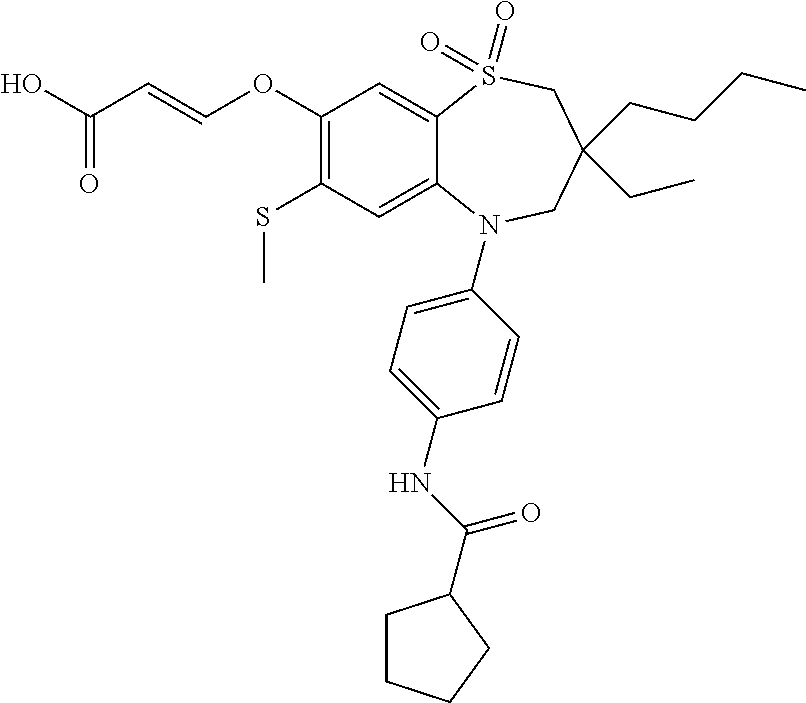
OC(C=COC1=C(SC)C=C2C(=C1)S(=O)(=O)CC(CCCC)(CC)CN2C1=CC=C(NC(=O)C2CCCC2)C=C1)=O
